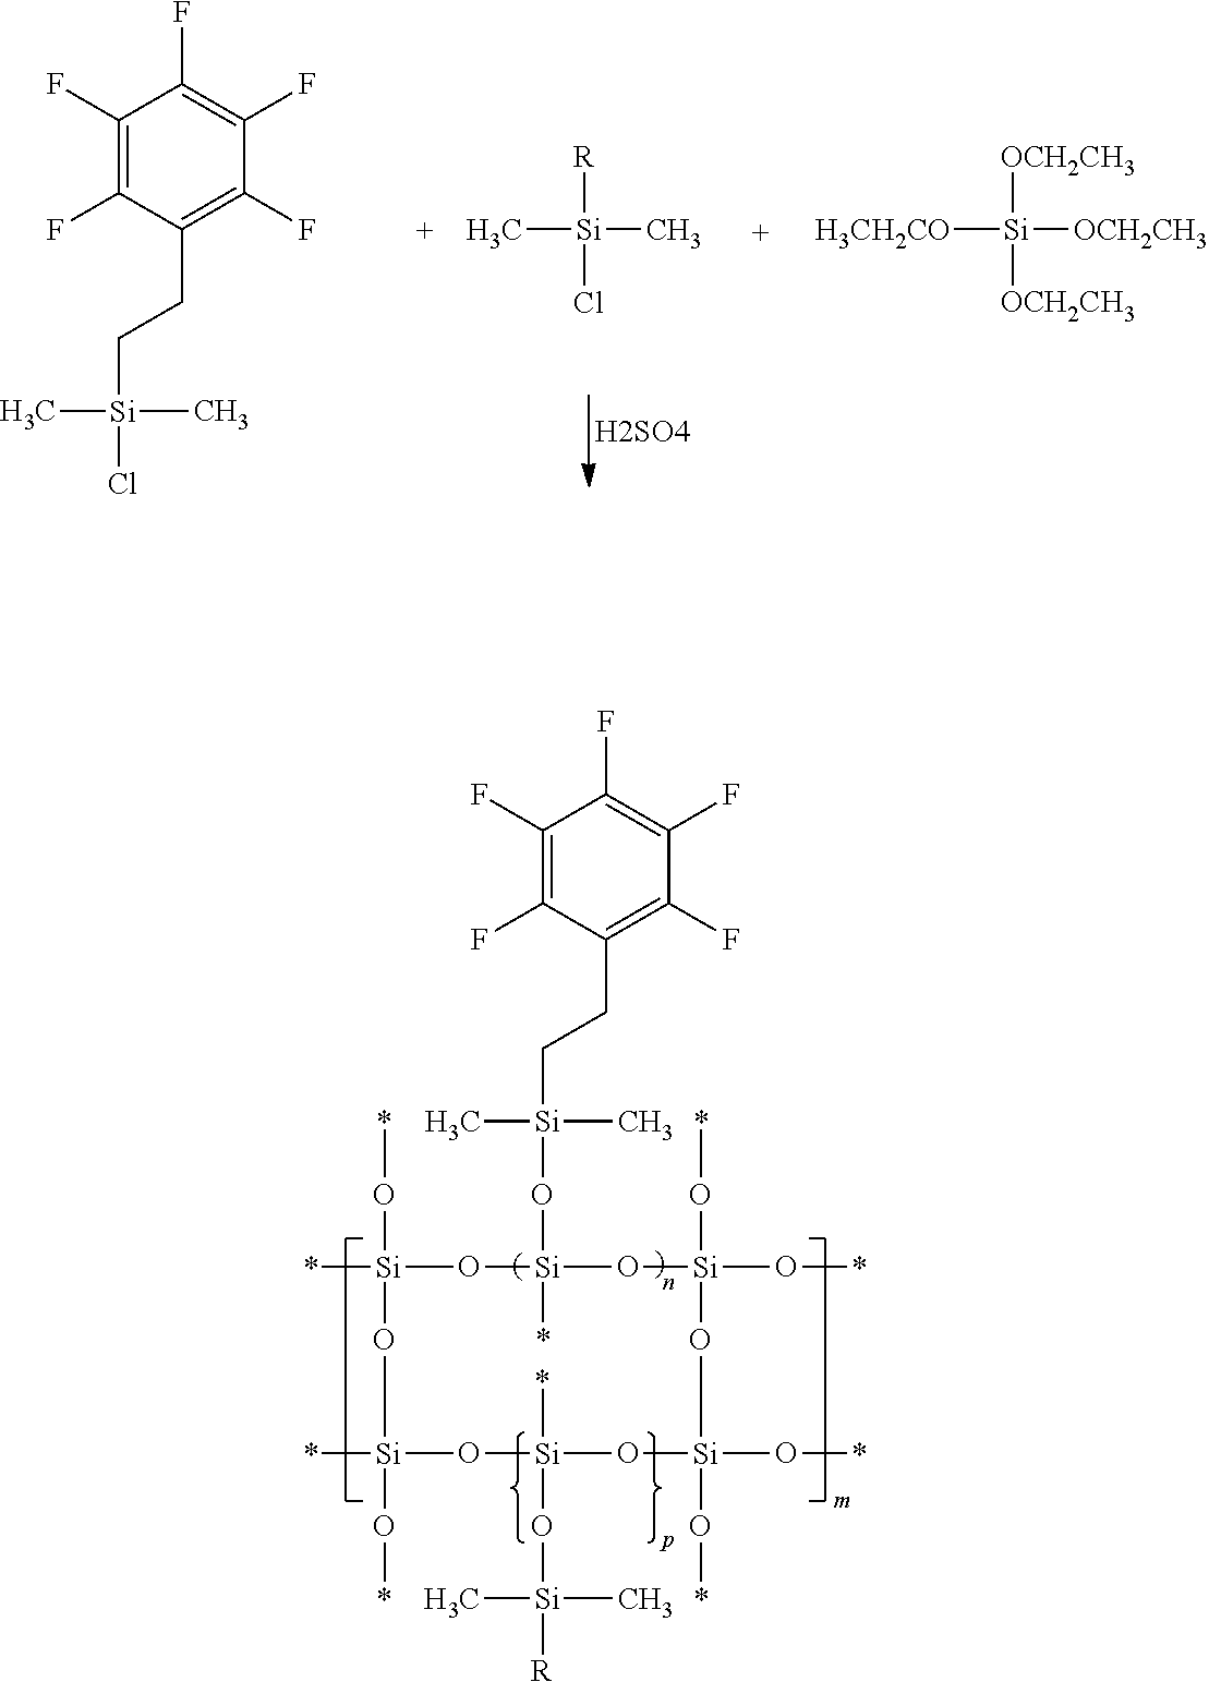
C1(F)=C(F)C(CC[Si](C)(Cl)C)=C(F)C(F)=C1F.C[Si]([R])(Cl)C.[H3CH2CO][Si]([OCH2CH3])([OCH2CH3])[OCH2CH3].[H2SO4].C1(F)=C(F)C(CC[Si](C)(O[Si]2(*)O[Si](*)(O*)O[Si](*)(O*)O[Si](O[Si](C)([R])C)(*)O[Si](O*)(O*)O[Si](O*)(O*)O2)C)=C(F)C(F)=C1F
